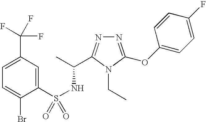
N1=C(OC2=CC=C(F)C=C2)N(CC)C(C(C)NS(=O)(C2=CC(C(F)(F)F)=CC=C2Br)=O)=N1
